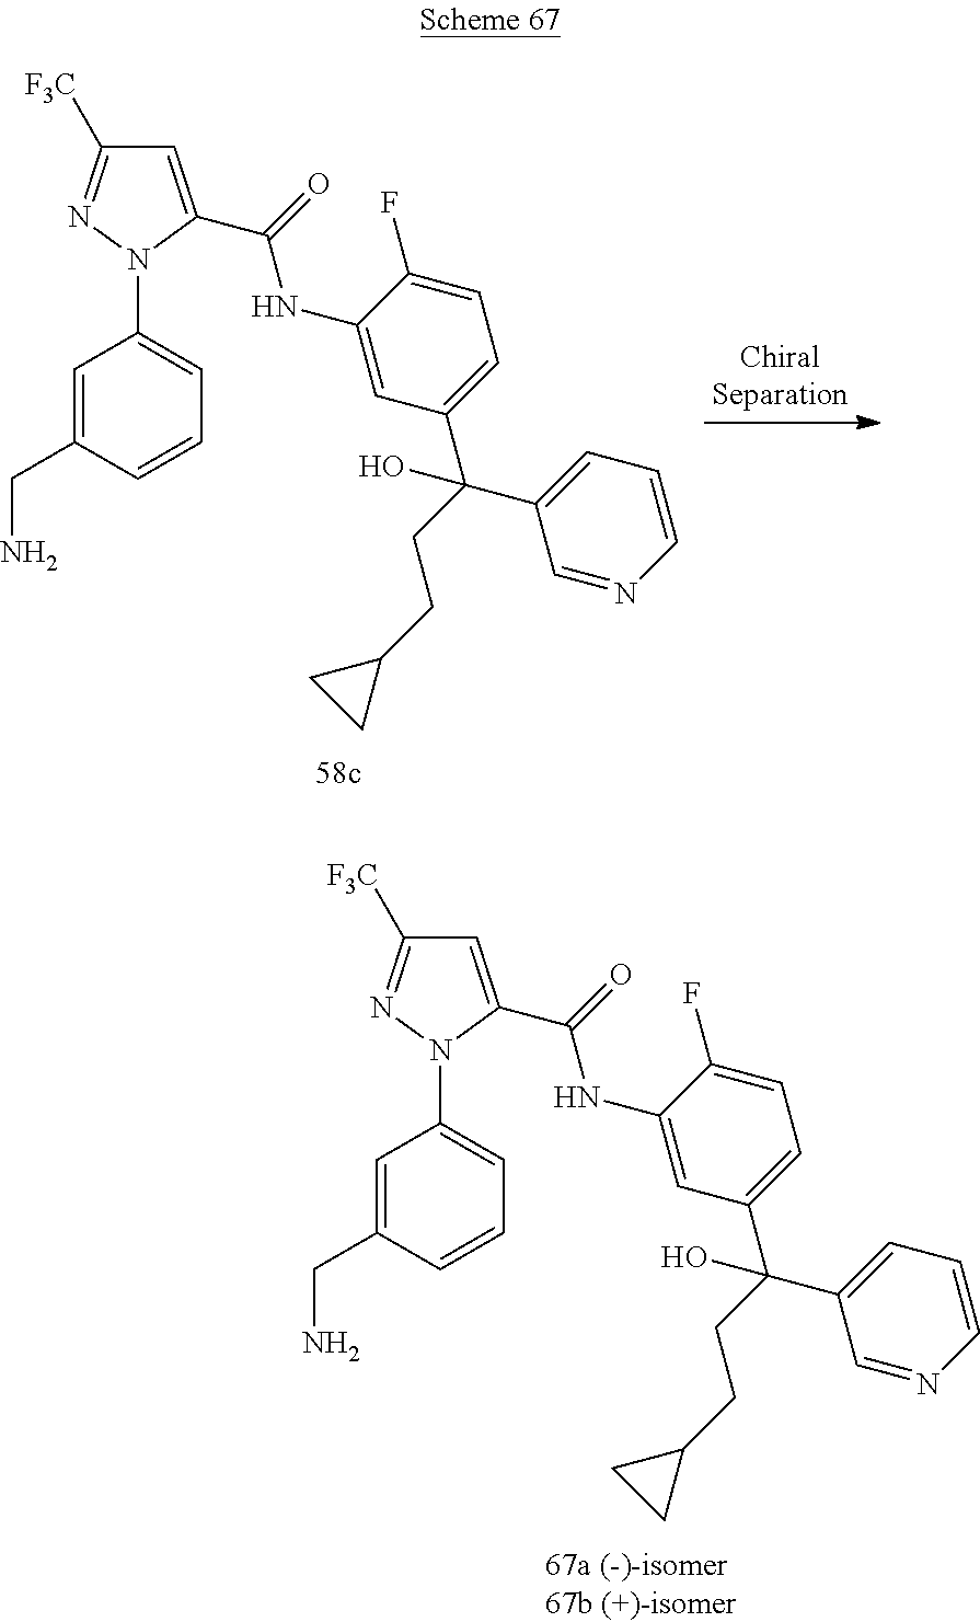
C1=C(C(=O)NC2=CC(C(CCC3CC3)(C3=CC=CN=C3)O)=CC=C2F)N(C2=CC=CC(CN)=C2)N=C1[F3C].C1=C(C(=O)NC2=CC(C(CCC3CC3)(C3=CC=CN=C3)O)=CC=C2F)N(C2=CC=CC(CN)=C2)N=C1[F3C]
